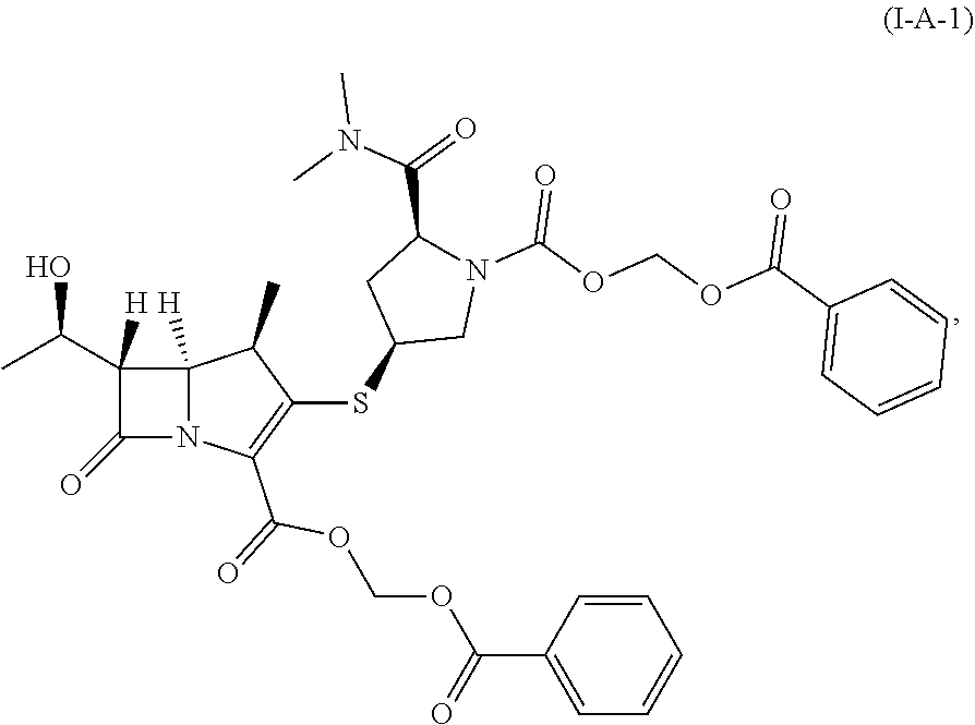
C1(=O)N2C([H])(C1(C(C)O)[H])C(C)C(SC1CN(C(OCOC(C3=CC=CC=C3)=O)=O)C(C(=O)N(C)C)C1)=C2C(=O)OCOC(C1=CC=CC=C1)=O
